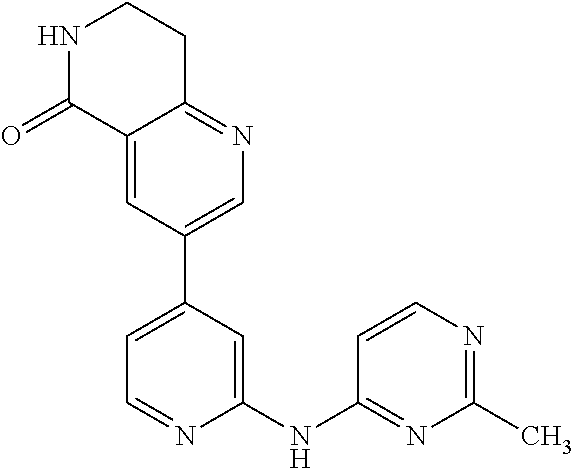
C1=NC(NC2=NC(C)=NC=C2)=CC(C2=CN=C3C(=C2)C(=O)NCC3)=C1
